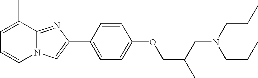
N12C(=NC(C3=CC=C(OCC(C)CN(CCC)CCC)C=C3)=C1)C(C)=CC=C2
